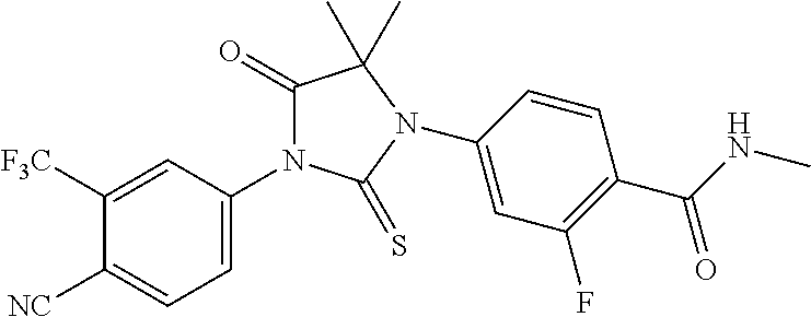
C1(N2C(=O)C(C)(C)N(C3=CC(F)=C(C(NC)=O)C=C3)C2=S)=CC=C([NC])C([F3C])=C1
